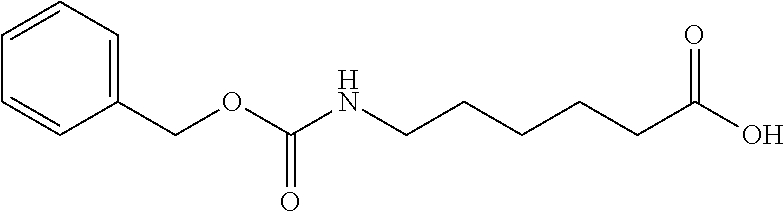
C1=CC=C(COC(NCCCCCC(O)=O)=O)C=C1
